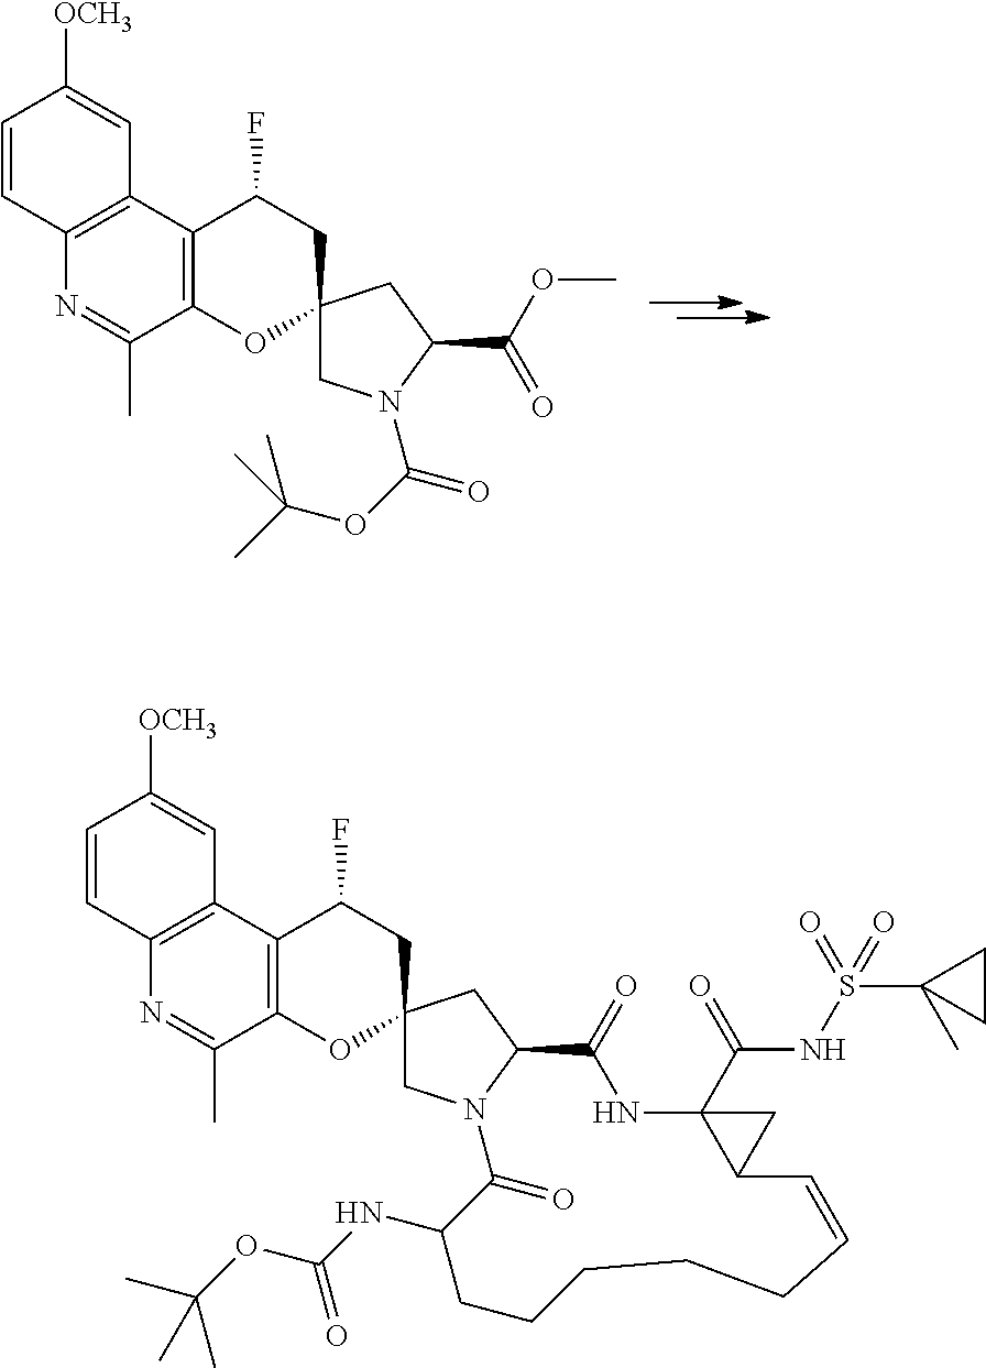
C12=C(C3=C(N=C1C)C=CC([OCH3])=C3)C(F)CC1(O2)CN(C(OC(C)(C)C)=O)C(C(OC)=O)C1.C12=C(C3=C(N=C1C)C=CC([OCH3])=C3)C(F)CC1(O2)CN2C(C1)C(=O)NC1(C(=O)NS(C3(C)CC3)(=O)=O)C(C1)C=CCCCCCC(NC(OC(C)(C)C)=O)C2=O
